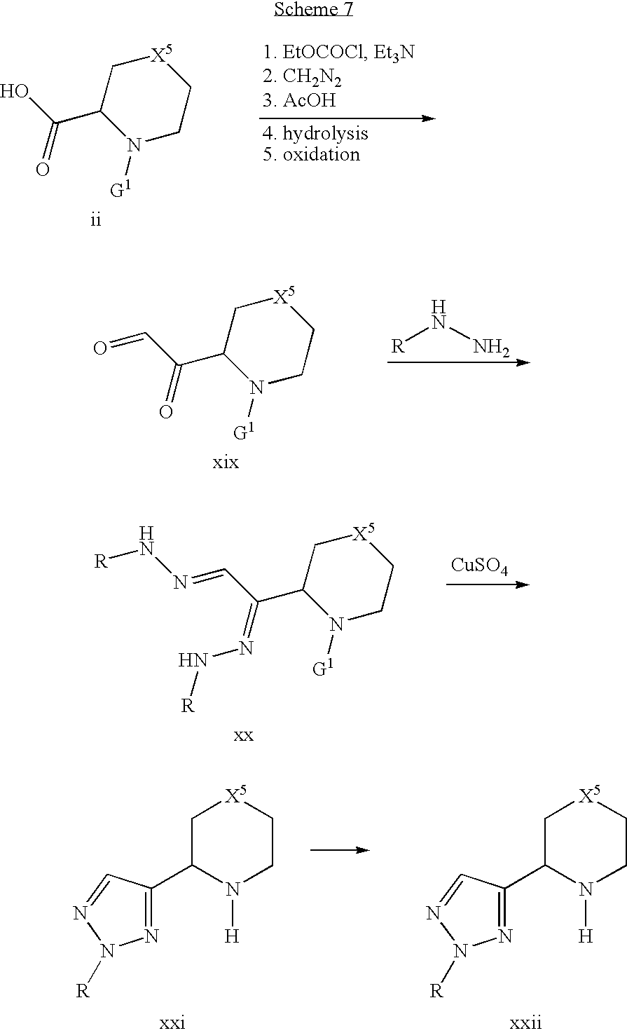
C1(C(O)=O)N([G1])CC[X5]C1.C1(C(C=O)=O)N([G1])CC[X5]C1.N([R])N.C1(C(C=NN[R])=NN[R])N([G1])CC[X5]C1.[CuSO4].N1=C(C2N([H])CC[X5]C2)C=NN1[R].N1=C(C2N([H])CC[X5]C2)C=NN1[R]
